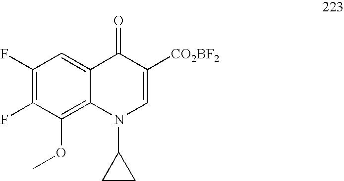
C1(F)=C(F)C(OC)=C2C(=C1)C(=O)C([CO2BF2])=CN2C1CC1
